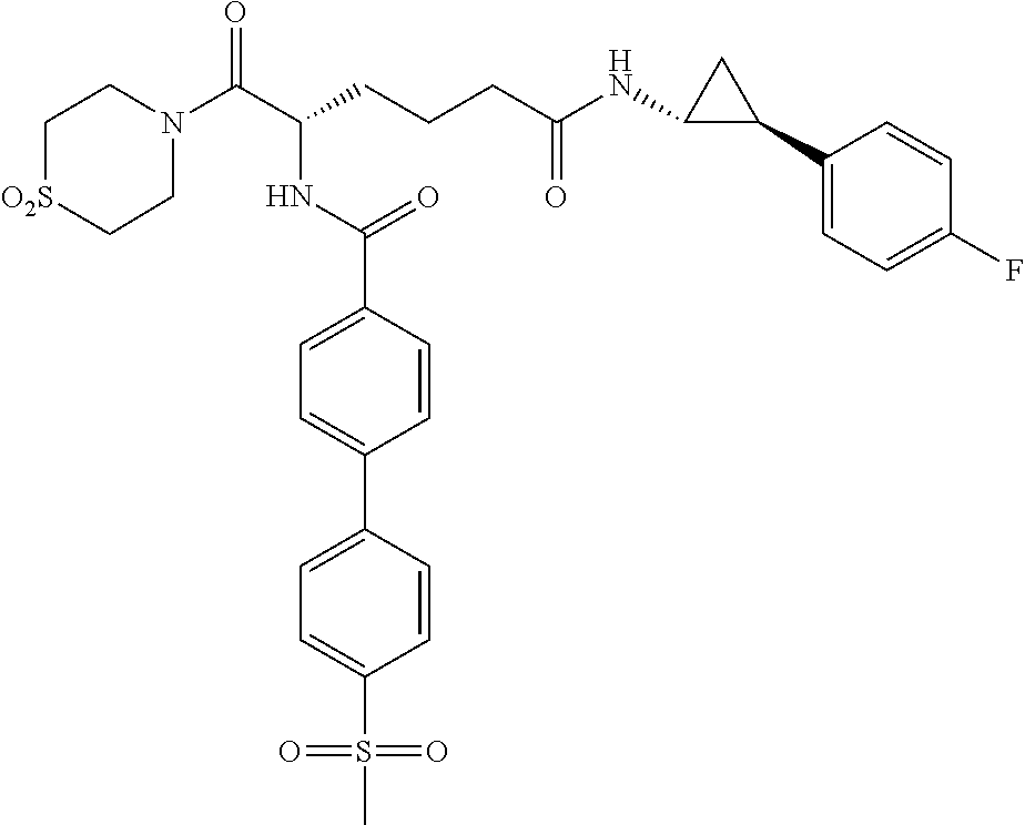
C1N(C(C(CCCC(NC2C(C3=CC=C(F)C=C3)C2)=O)NC(C2=CC=C(C3=CC=C(S(C)(=O)=O)C=C3)C=C2)=O)=O)CC[O2S]C1
